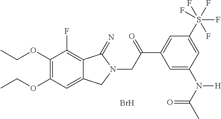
C1(OCC)=C(OCC)C=C2C(=C1F)C(=N)N(CC(C1=CC(S(F)(F)(F)(F)F)=CC(N(C(C)=O)[H])=C1)=O)C2.Br
